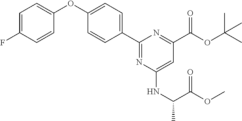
C1=C(F)C=CC(OC2=CC=C(C3=NC(NC(C(=O)OC)C)=CC(C(OC(C)(C)C)=O)=N3)C=C2)=C1
